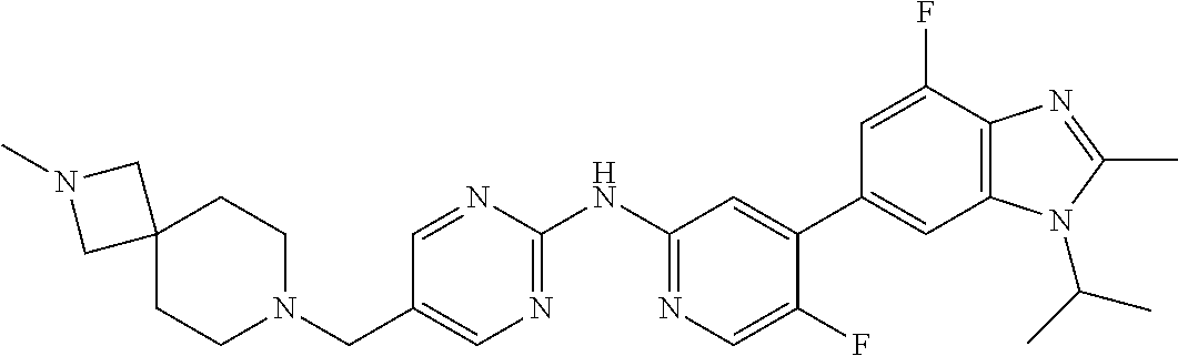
C1(CN2CCC3(CN(C)C3)CC2)=CN=C(NC2=NC=C(F)C(C3=CC4=C(C(F)=C3)N=C(C)N4C(C)C)=C2)N=C1
